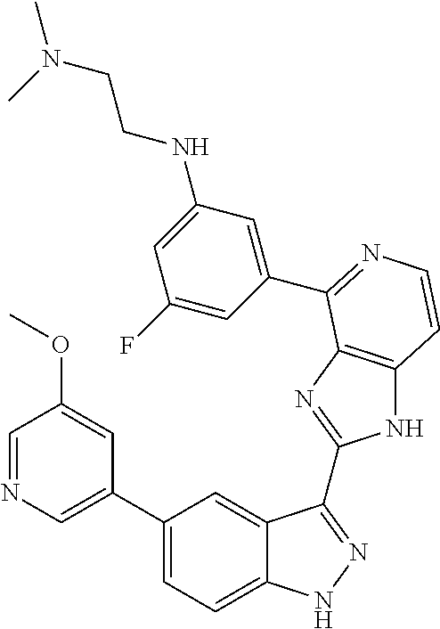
C1(C2=CN=CC(OC)=C2)=CC=C2C(=C1)C(C1=NC3=C(N1)C=CN=C3C1=CC(NCCN(C)C)=CC(F)=C1)=NN2
